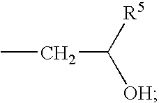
CCC([OH])[R5]
